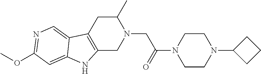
C1(C)CC2=C(CN1CC(N1CCN(C3CCC3)CC1)=O)NC1=CC(OC)=NC=C21
